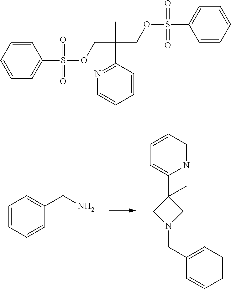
C1=CC=CC(CN)=C1.N1=CC=CC=C1C1(C)CN(CC2=CC=CC=C2)C1.C1=CC=CC=C1S(OCC(COS(C1=CC=CC=C1)(=O)=O)(C)C1=NC=CC=C1)(=O)=O
